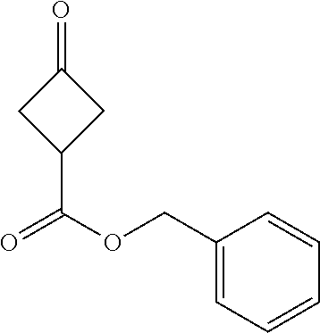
C1C(=O)CC1C(OCC1=CC=CC=C1)=O
